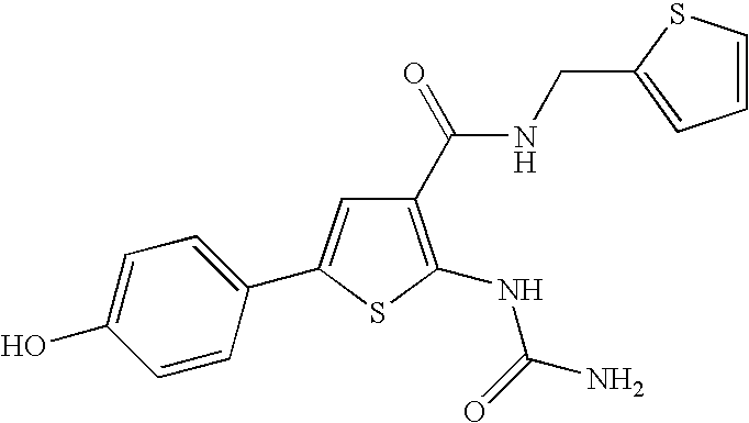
C1=C(O)C=CC(C2=CC(C(=O)NCC3=CC=CS3)=C(NC(=O)N)S2)=C1
